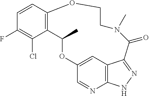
C1=CC2=C(C(Cl)=C1F)C(C)OC1=CC3=C(N=C1)NN=C3C(=O)N(C)CCO2
